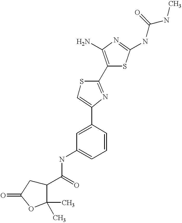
C1(C(=O)NC2=CC=CC(C3=CSC(C4=C(N)N=C(NC(NC)=O)S4)=N3)=C2)CC(=O)OC1(C)C
